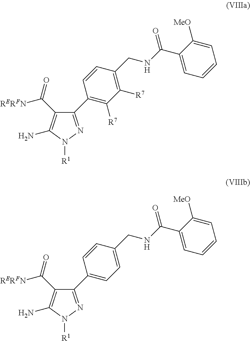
C1(C2=C([R7])C([R7])=C(CNC(=O)C3=CC=CC=C3[MeO])C=C2)=NN([R1])C(N)=C1C(=O)[RERFN].C1(C2=CC=C(CNC(=O)C3=CC=CC=C3[MeO])C=C2)=NN([R1])C(N)=C1C(=O)[RERFN]
